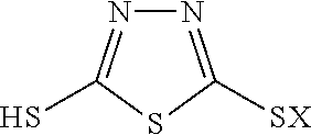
N1=C([SX])SC(S)=N1
